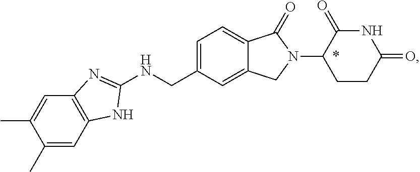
C1(C)=CC2=C(C=C1C)N=C(NCC1=CC=C3C(=C1)CN(C1CCC(=O)NC1=O)C3=O)N2
